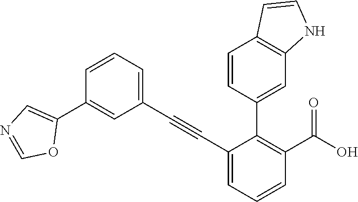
C1(C2=CN=CO2)=CC(C#CC2=CC=CC(C(O)=O)=C2C2=CC3=C(C=C2)C=CN3)=CC=C1
